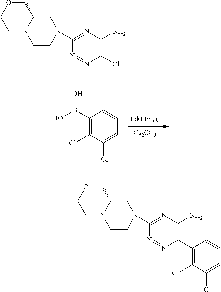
[Pd(PPh3)4].[Cs2CO3].C1(B(O)O)=C(Cl)C(Cl)=CC=C1.C1(N2CCN3CCOCC3C2)=NC(N)=C(Cl)N=N1.C1(N)=C(C2=C(Cl)C(Cl)=CC=C2)N=NC(N2CCN3CCOCC3C2)=N1
